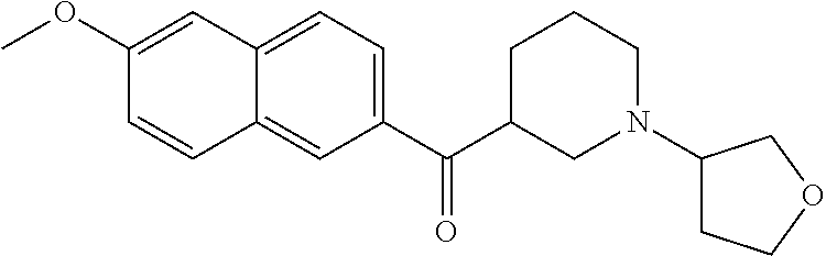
C1(OC)=CC2=CC=C(C(C3CN(C4CCOC4)CCC3)=O)C=C2C=C1
